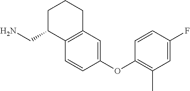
C1C(CN)C2=C(CC1)C=C(OC1=C(C)C=C(F)C=C1)C=C2
